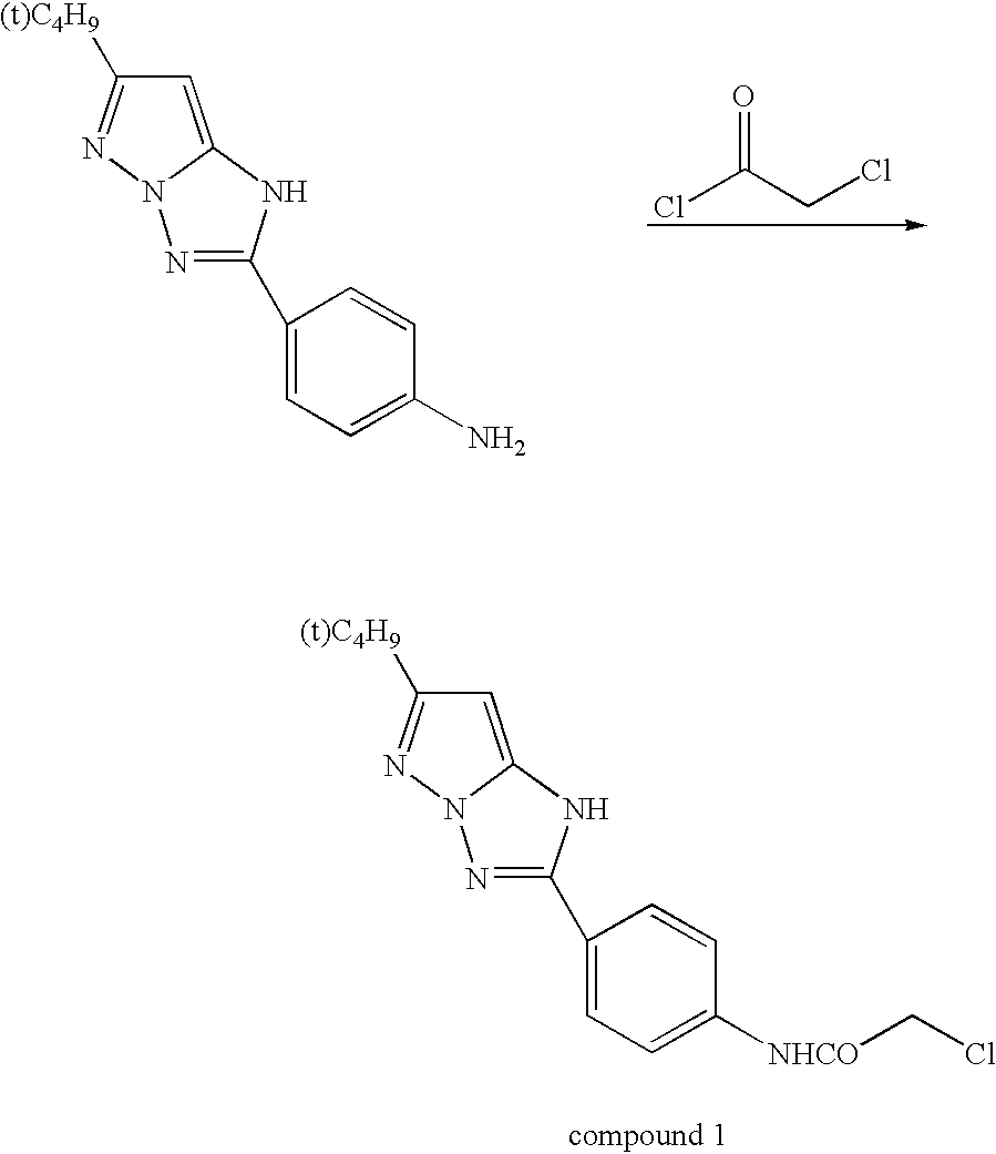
C1=C2N(N=C1[(t)C4H9])N=C(C1=CC=C(N)C=C1)N2.C(Cl)(CCl)=O.C1=C2N(N=C1[(t)C4H9])N=C(C1=CC=C([NHCO]CCl)C=C1)N2
